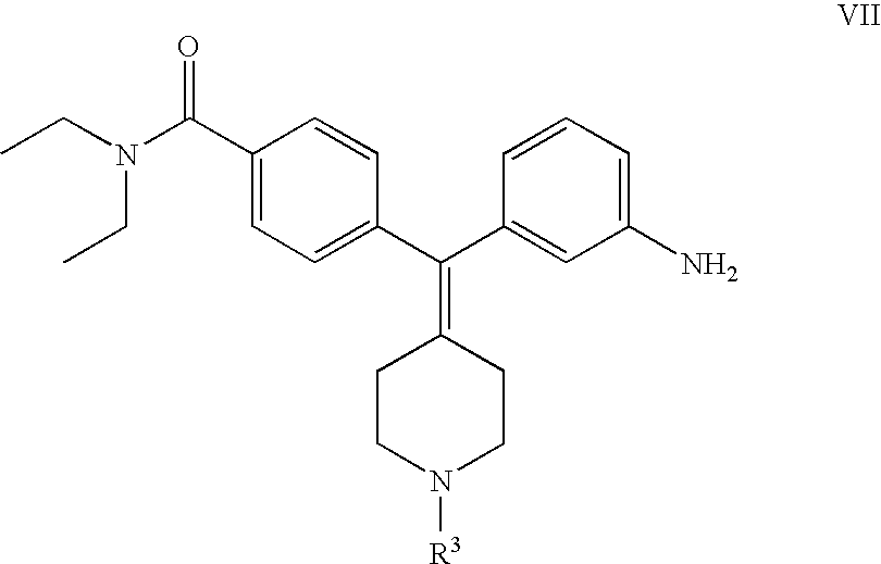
CCN(CC)C(C1=CC=C(C(C2=CC(N)=CC=C2)=C2CCN([R3])CC2)C=C1)=O
